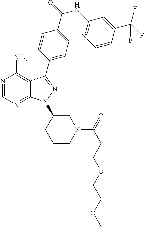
N1=CN=C2C(=C1N)C(C1=CC=C(C(=O)NC3=NC=CC(C(F)(F)F)=C3)C=C1)=NN2C1CCCN(C(=O)CCOCCOC)C1
